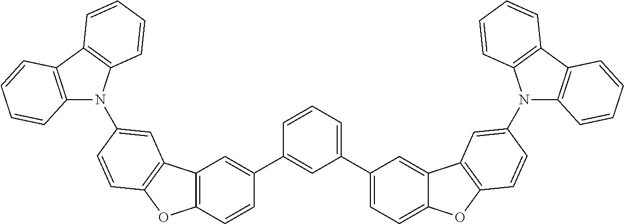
C1(C2=CC=C3C(=C2)C2=C(O3)C=CC(N3C4=C(C5=C3C=CC=C5)C=CC=C4)=C2)=CC=CC(C2=CC3=C(OC4=C3C=C(N3C5=C(C6=C3C=CC=C6)C=CC=C5)C=C4)C=C2)=C1
